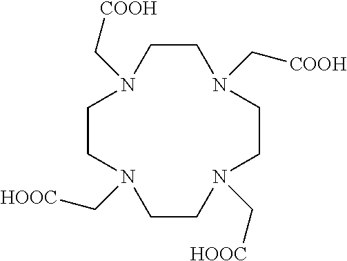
C1CN(C[COOH])CCN(C[HOOC])CCN(C[HOOC])CCN1C[COOH]
